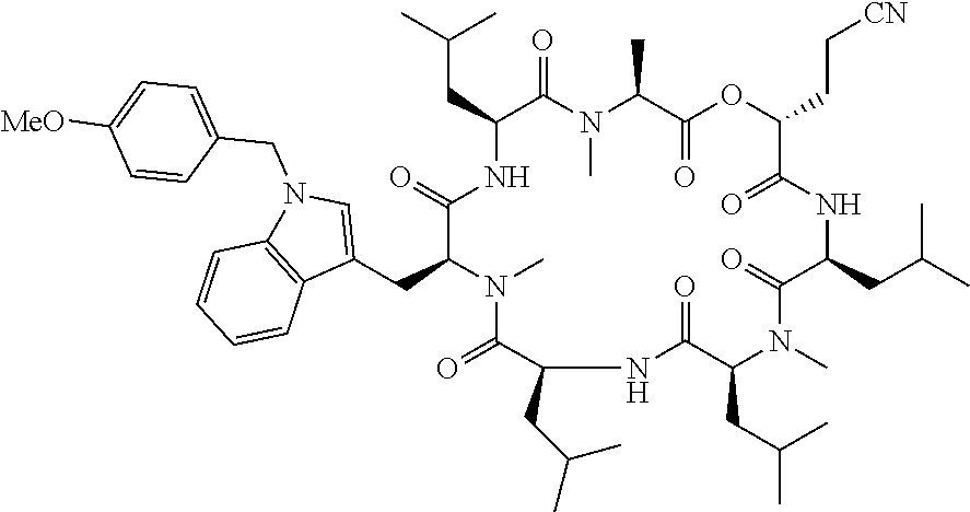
C(CC1NC(=O)C(CC2=CN(CC3=CC=C([MeO])C=C3)C3=C2C=CC=C3)N(C)C(=O)C(CC(C)C)NC(=O)C(CC(C)C)N(C)C(=O)C(CC(C)C)NC(=O)C(CC[CN])OC(=O)C(C)N(C)C1=O)(C)C
